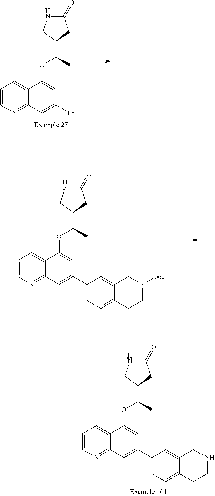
C1=CN=C2C(=C1)C(OC(C)C1CC(=O)NC1)=CC(Br)=C2.C1=CN=C2C(=C1)C(OC(C)C1CC(=O)NC1)=CC(C1=CC=C3C(=C1)CN([boc])CC3)=C2.C1=CN=C2C(=C1)C(OC(C)C1CC(=O)NC1)=CC(C1=CC=C3C(=C1)CNCC3)=C2
